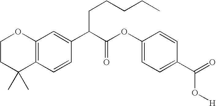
C12=C(C=CC(C(C(OC3=CC=C(C(=O)O[H])C=C3)=O)CCCCC)=C1)C(C)(C)CCO2
